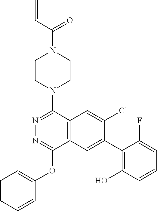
C=CC(N1CCN(C2=NN=C(OC3=CC=CC=C3)C3=C2C=C(Cl)C(C2=C(O)C=CC=C2F)=C3)CC1)=O
